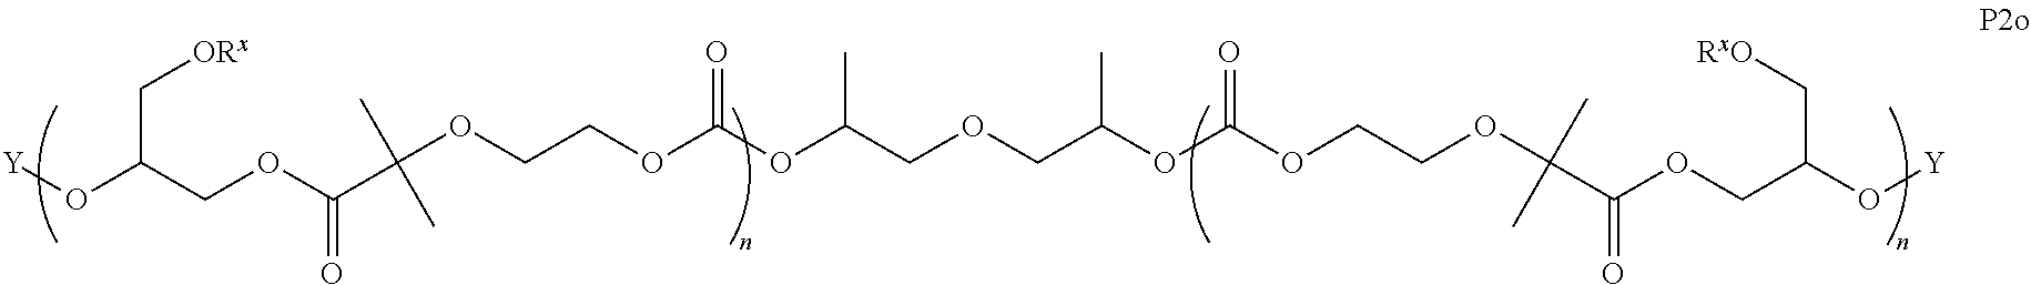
[Y]OC(COC(=O)C(OCCOC(OC(COCC(OC(OCCOC(C(OCC(O[Y])C[RxO])=O)(C)C)=O)C)C)=O)(C)C)C[ORx]
